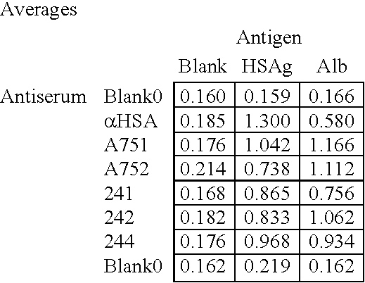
C1C2C3C4C5C6C7C8CC9C8%10C78C67C56C45C34C23C1C1C32C43C54C65C76C87C%108C9CC8C7C6C5C4C3C2C1.[HSAg]
